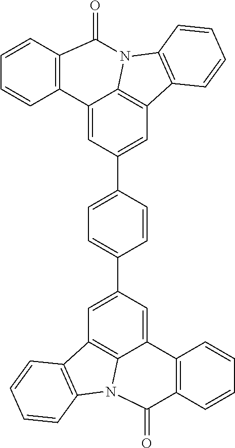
C1=CC2=C(C=C1)C1=CC(C3=CC=C(C4=CC5=C6C(=C4)C4=C(C=CC=C4)C(=O)N6C4=C5C=CC=C4)C=C3)=CC3=C1N(C1=C3C=CC=C1)C2=O
